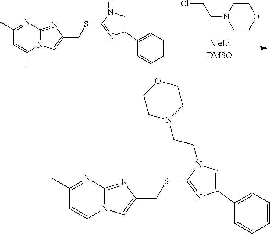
C1(C)=NC2=NC(CSC3=NC(C4=CC=CC=C4)=CN3CCN3CCOCC3)=CN2C(C)=C1.C1(C)=NC2=NC(CSC3=NC(C4=CC=CC=C4)=CN3)=CN2C(C)=C1.C1COCCN1CCCl.[MeLi]
